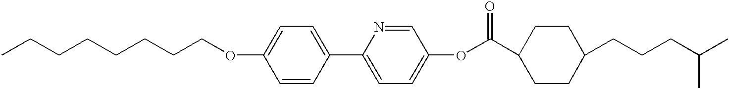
CCCCCCCCOC1=CC=C(C2=CC=C(OC(C3CCC(CCCC(C)C)CC3)=O)C=N2)C=C1
